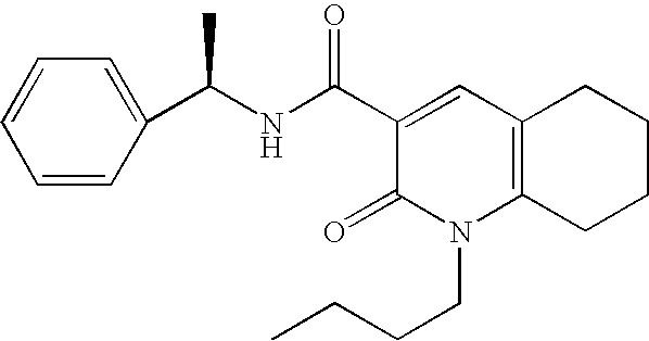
C1=CC(C(NC(C2=CC3=C(N(CCCC)C2=O)CCCC3)=O)C)=CC=C1
